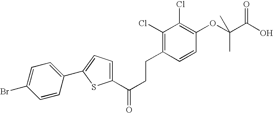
C1=CC(C2=CC=C(C(CCC3=C(Cl)C(Cl)=C(OC(C(O)=O)(C)C)C=C3)=O)S2)=CC=C1Br
